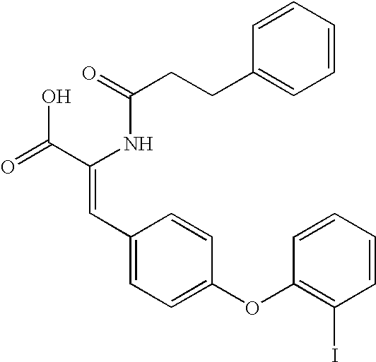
C(=O)(NC(C(=O)O)=CC1=CC=C(OC2=C(I)C=CC=C2)C=C1)CCC1=CC=CC=C1
